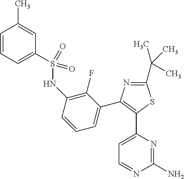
C1=CC=C(S(=O)(=O)NC2=C(F)C(C3=C(C4=CC=NC(N)=N4)SC(C(C)(C)C)=N3)=CC=C2)C=C1C
